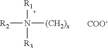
[R2]N([(CH2)x])([R1])[R3].[COO-]
